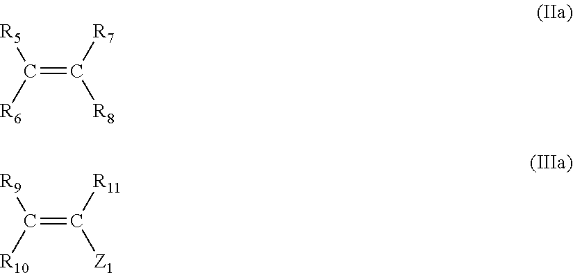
C(=C([R7])[R8])([R6])[R5].C(=C([R11])[Z1])([R10])[R9]
